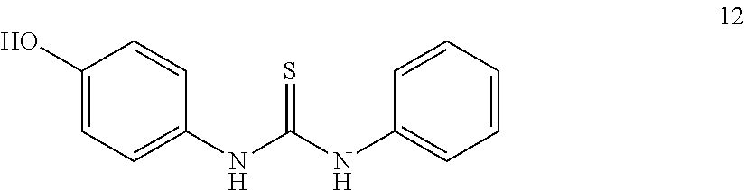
C1(O)=CC=C(NC(NC2=CC=CC=C2)=S)C=C1
